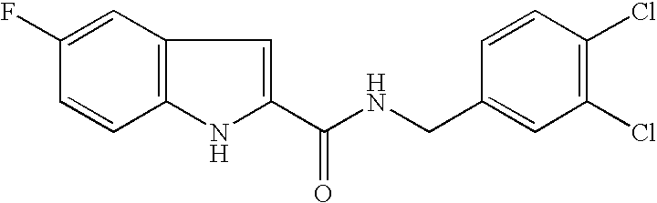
C1=C(F)C=CC2=C1C=C(C(NCC1=CC(Cl)=C(Cl)C=C1)=O)N2
